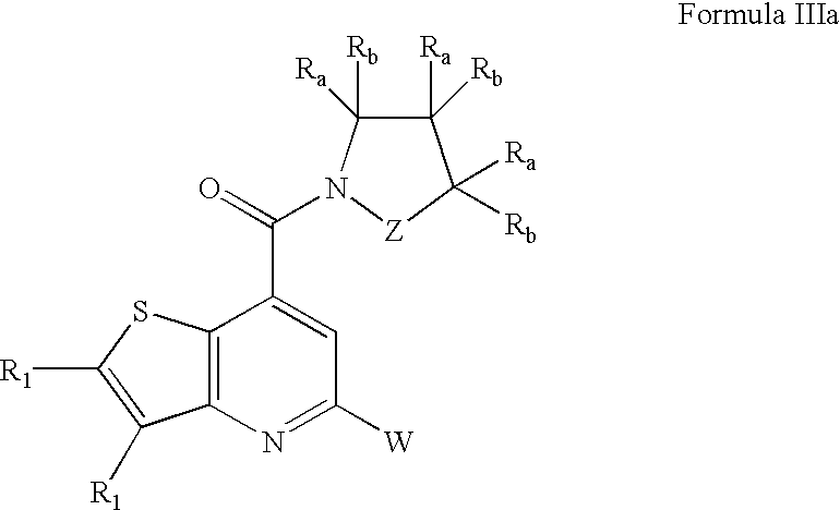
C12=C(N=C([W])C=C1C(=O)N1C([Rb])([Ra])C([Ra])([Rb])C([Ra])([Rb])[Z]1)C([R1])=C([R1])S2
